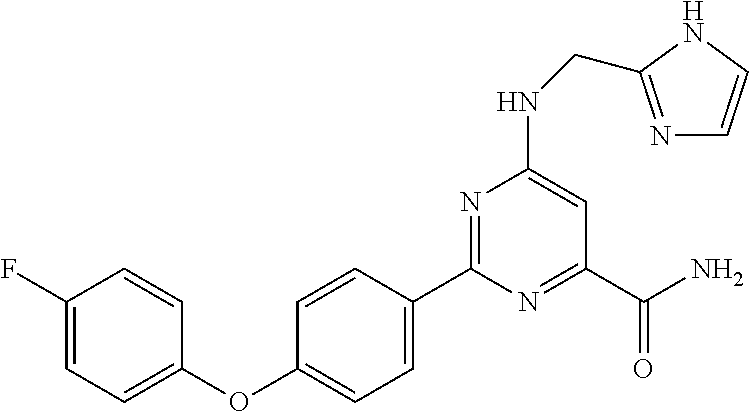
C1=CC(C2=NC(NCC3=NC=CN3)=CC(C(N)=O)=N2)=CC=C1OC1=CC=C(F)C=C1
